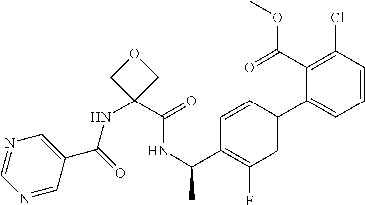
C(NC1(C(=O)NC(C)C2=C(F)C=C(C3=CC=CC(Cl)=C3C(=O)OC)C=C2)COC1)(C1=CN=CN=C1)=O
